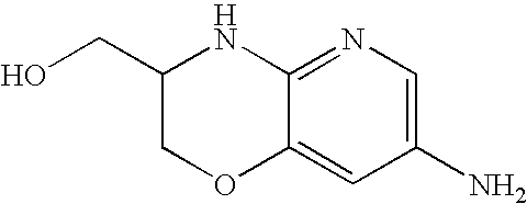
C1(CO)COC2=CC(N)=CN=C2N1
